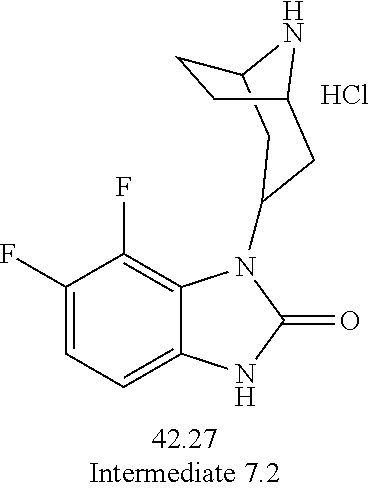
N1C2CC(N3C4=C(F)C(F)=CC=C4NC3=O)CC1CC2.Cl
